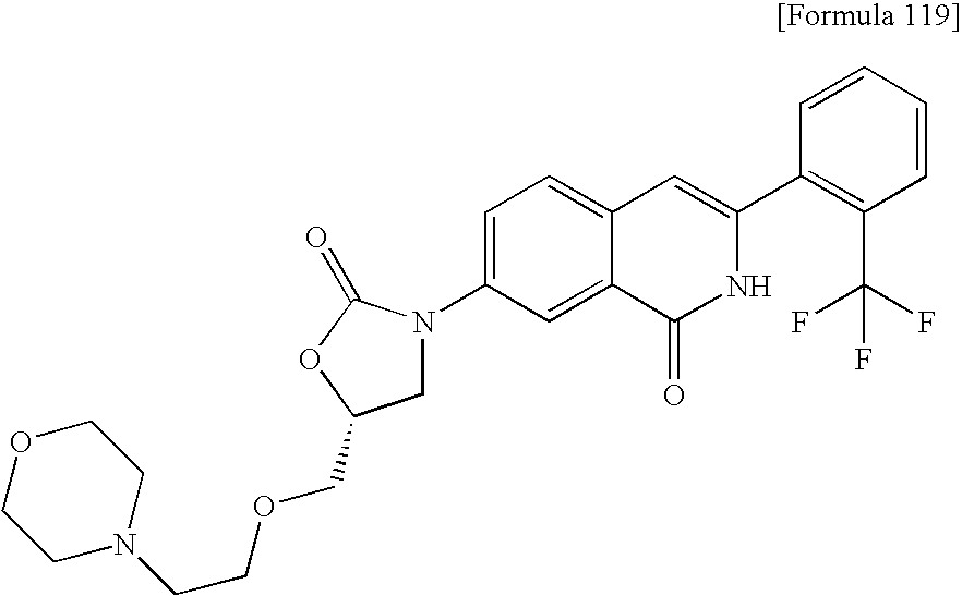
C1N(C2=CC=C3C(=C2)C(=O)NC(C2=C(C(F)(F)F)C=CC=C2)=C3)C(=O)OC1COCCN1CCOCC1
